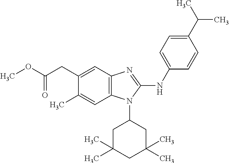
O(C(CC1=CC2=C(C=C1C)N(C1CC(C)(C)CC(C)(C)C1)C(NC1=CC=C(C(C)C)C=C1)=N2)=O)C
